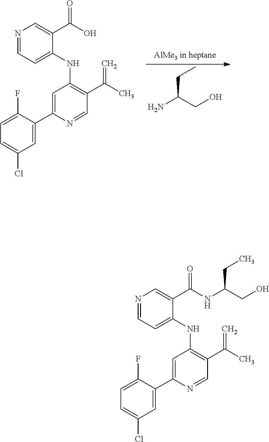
NC(CO)CC.N1=CC=C(NC2=C(C(C)=C)C=NC(C3=CC(Cl)=CC=C3F)=C2)C(C(O)=O)=C1.N1=CC=C(NC2=C(C(C)=C)C=NC(C3=CC(Cl)=CC=C3F)=C2)C(C(NC(CO)CC)=O)=C1
